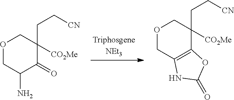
O1CC(N)C(=O)C([CO2Me])(CC[CN])C1.O1CC2=C(C([CO2Me])(CC[CN])C1)OC(=O)N2
